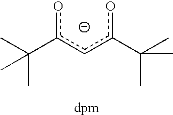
oc(cc(o)C(C)(C)C)C(C)(C)C
